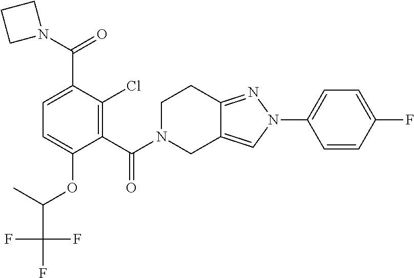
C1(F)=CC=C(N2N=C3C(=C2)CN(C(=O)C2=C(Cl)C(C(N4CCC4)=O)=CC=C2OC(C(F)(F)F)C)CC3)C=C1
